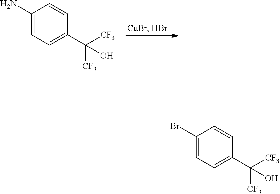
C1(N)=CC=C(C([CF3])([CF3])O)C=C1.C1(Br)=CC=C(C([CF3])([CF3])O)C=C1
